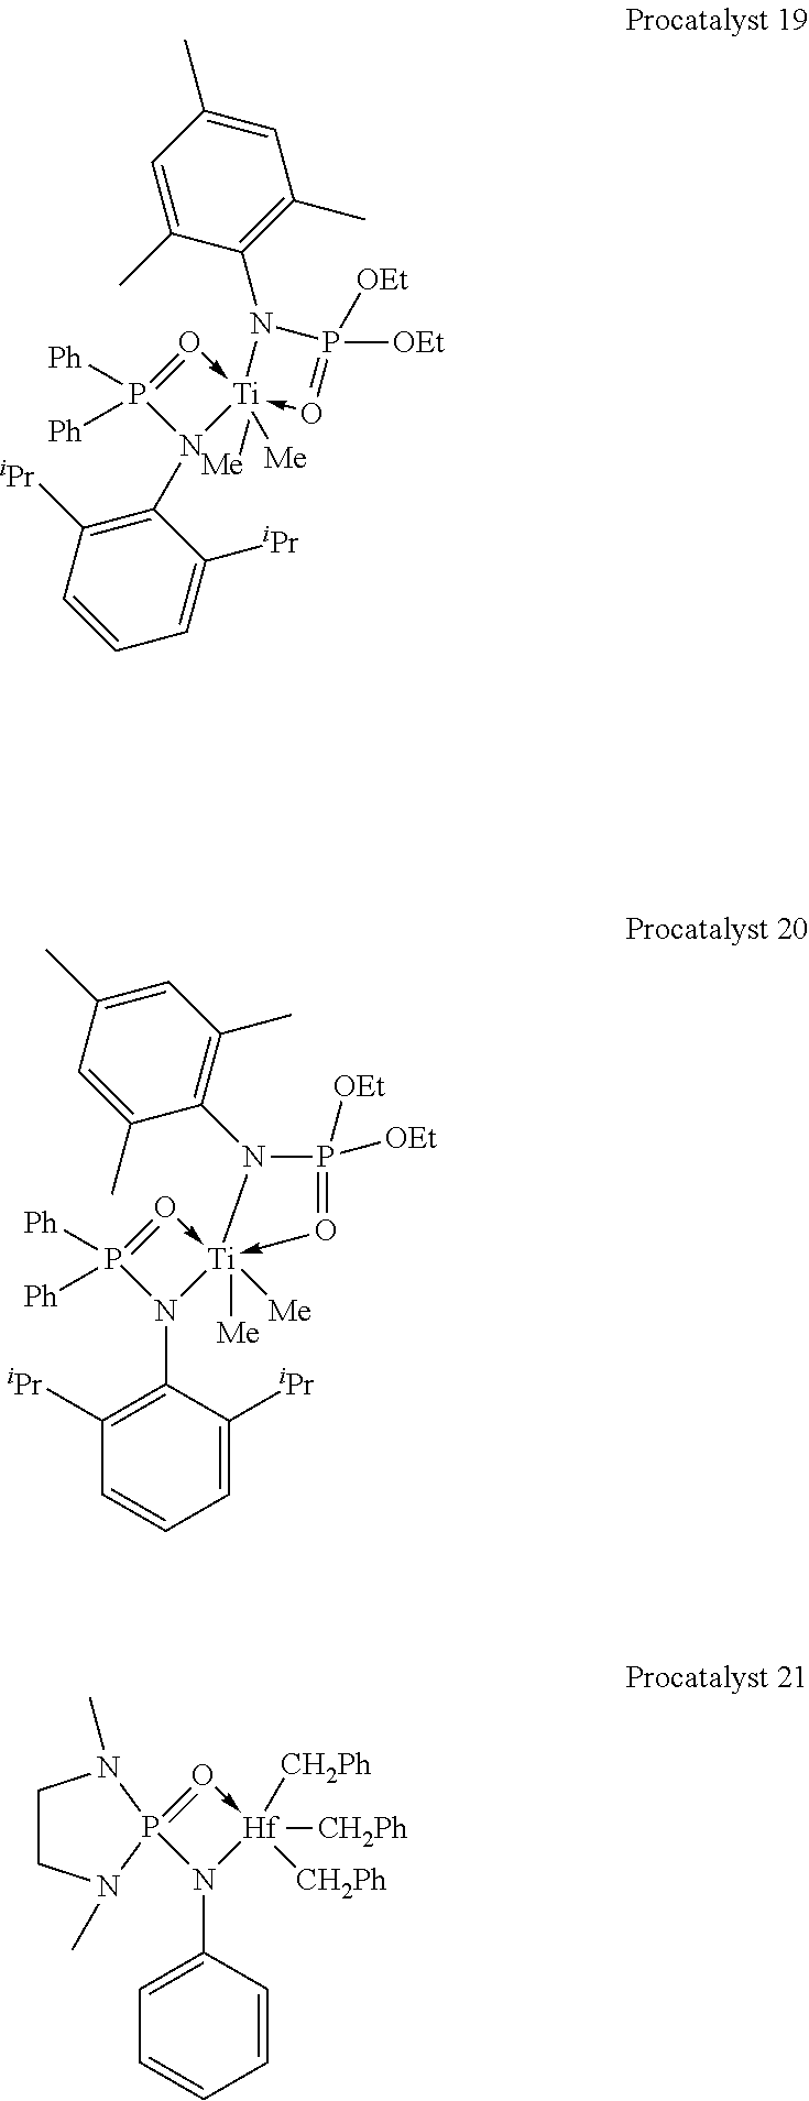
C1(N2[Hf]([CH2Ph])([CH2Ph])([CH2Ph])-O=P23N(C)CCN3C)=CC=CC=C1.N1(C2=C([iPr])C=CC=C2[iPr])[Ti]2([Me])([Me])(-O=P1([Ph])[Ph])-O=P([OEt])([OEt])N2C1=C(C)C=C(C)C=C1C.N1(C2=C([iPr])C=CC=C2[iPr])[Ti]2([Me])([Me])(-O=P1([Ph])[Ph])-O=P([OEt])([OEt])N2C1=C(C)C=C(C)C=C1C
